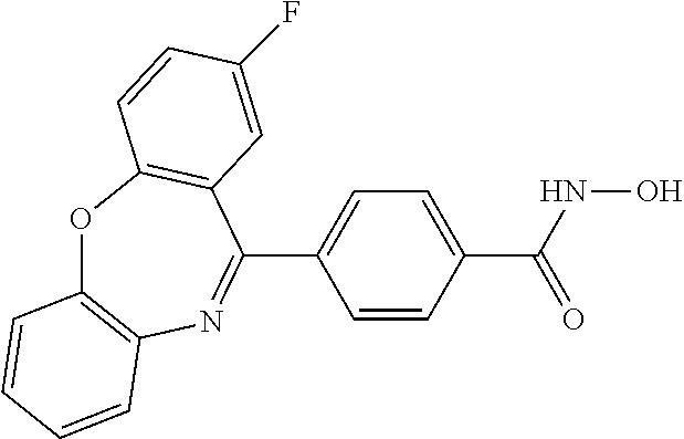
O1C2=C(N=C(C3=CC=C(C(NO)=O)C=C3)C3=C1C=CC(F)=C3)C=CC=C2
